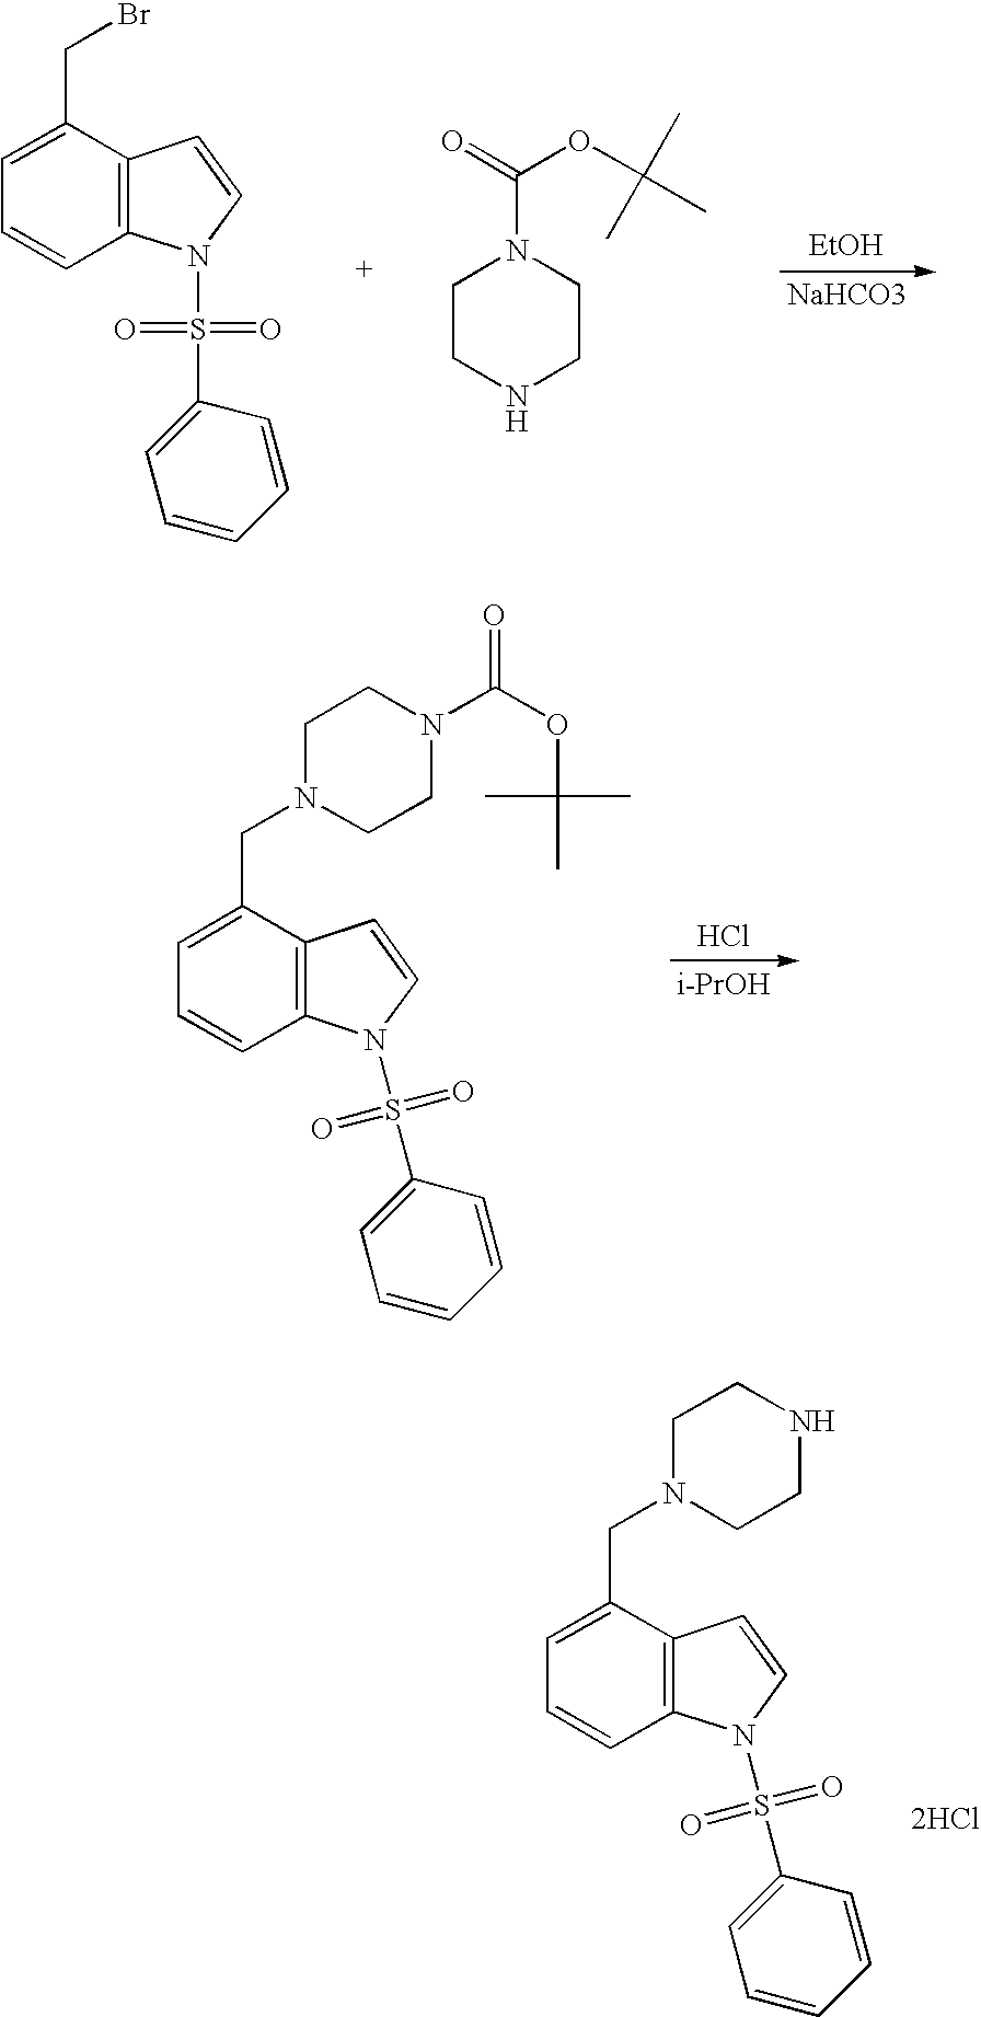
[EtOH].[NaHCO3].C1(CBr)=CC=CC2=C1C=CN2S(C1=CC=CC=C1)(=O)=O.C1CNCCN1C(OC(C)(C)C)=O.Cl.[i-PrOH].C1(CN2CCN(C(OC(C)(C)C)=O)CC2)=CC=CC2=C1C=CN2S(C1=CC=CC=C1)(=O)=O.C1(CN2CCNCC2)=CC=CC2=C1C=CN2S(C1=CC=CC=C1)(=O)=O.[2HCl]
